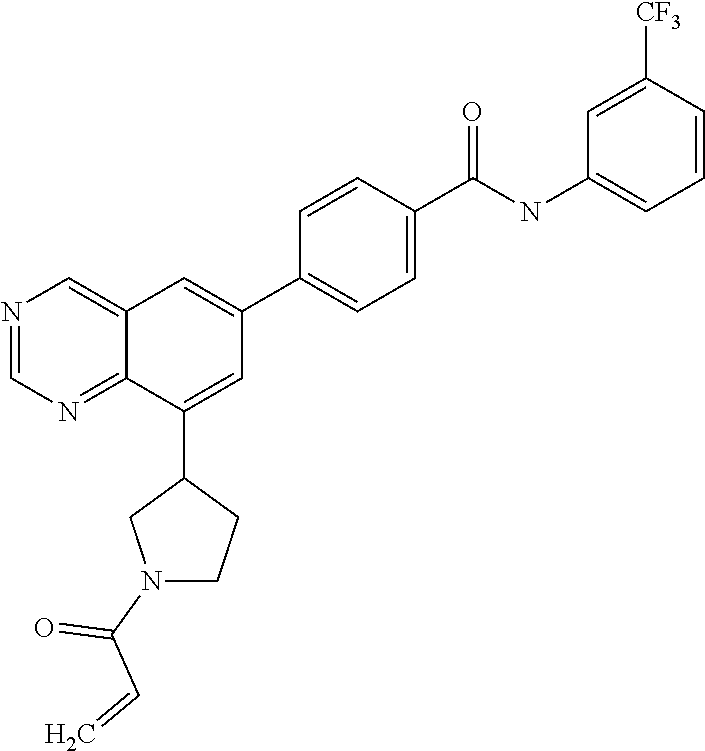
C1(C2=CC(C3=CC=C(C(NC4=CC=CC([CF3])=C4)=O)C=C3)=CC3=CN=CN=C23)CN(C(C=C)=O)CC1
